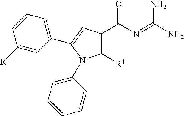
C1([R4])=C(C(N=C(N)N)=O)C=C(C2=CC=CC([R])=C2)N1C1=CC=CC=C1
